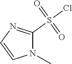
O=S(Cl)(C1=NC=CN1C)=O
